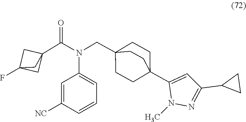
C1(N(C(C23CC(F)(C2)C3)=O)CC23CCC(C4=CC(C5CC5)=NN4C)(CC2)CC3)=CC=CC([NC])=C1
